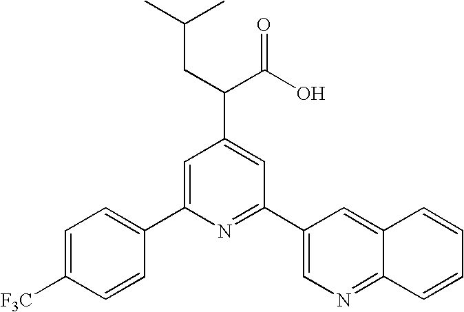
C1=C(C2=CC=C([F3C])C=C2)N=C(C2=CN=C3C(=C2)C=CC=C3)C=C1C(C(O)=O)CC(C)C
